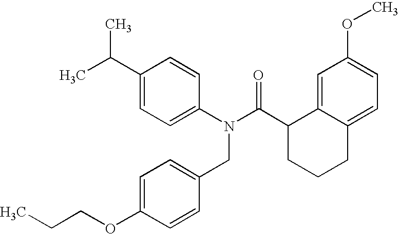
C1(C(C)C)=CC=C(N(C(C2CCCC3=CC=C(OC)C=C23)=O)CC2=CC=C(OCCC)C=C2)C=C1
